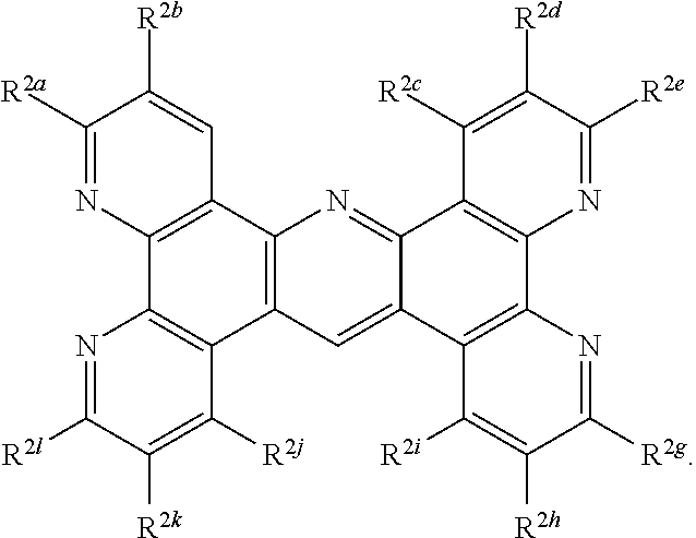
C12=C(C=C3C(=N1)C1=C(C4=C3C([R2i])=C([R2h])C([R2g])=N4)N=C([R2e])C([R2d])=C1[R2c])C1=C(C3=C2C=C([R2b])C([R2a])=N3)N=C([R2l])C([R2k])=C1[R2j]
